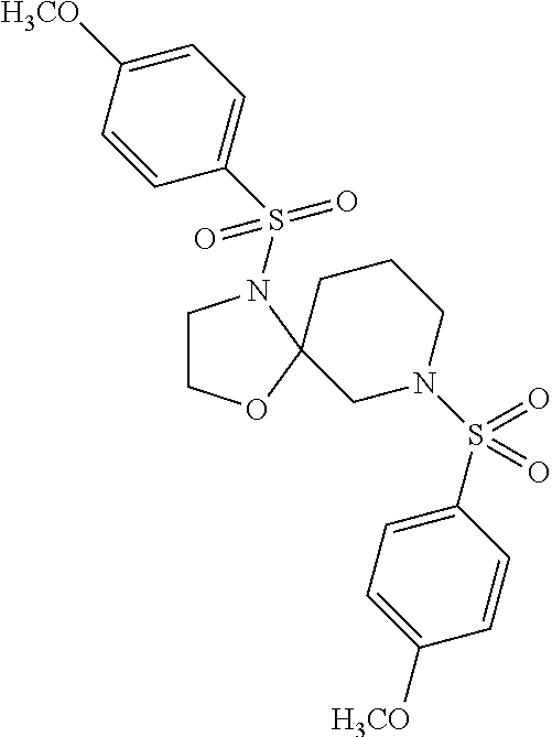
C1(S(N2CCCC3(C2)OCCN3S(C2=CC=C([H3CO])C=C2)(=O)=O)(=O)=O)=CC=C([H3CO])C=C1
